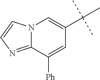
C12=NC=CN1C=C(C(C)(C)C)C=C2[Ph]
